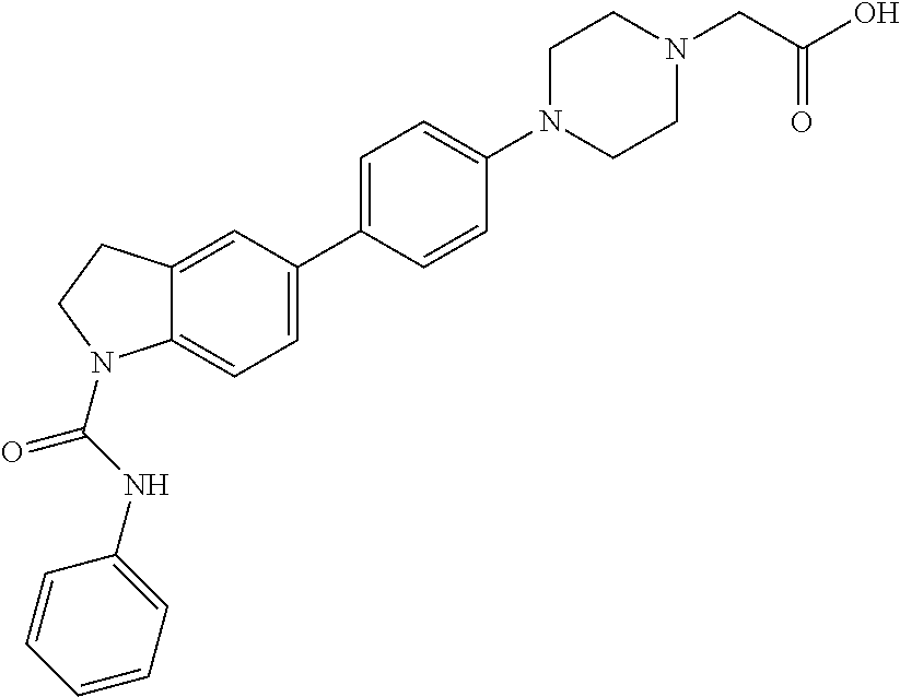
C1=CC=CC=C1NC(=O)N1C2=CC=C(C3=CC=C(N4CCN(CC(O)=O)CC4)C=C3)C=C2CC1
